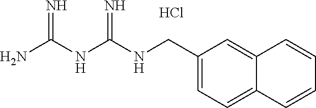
Cl.C(NC(NC(N)=N)=N)C1=CC=C2C(=C1)C=CC=C2
